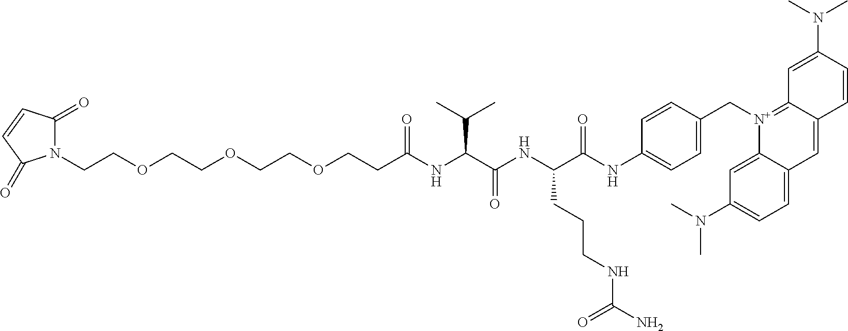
N1(CCOCCOCCOCCC(NC(C(NC(C(NC2=CC=C(C[N+]3=C4C(=CC5=CC=C(N(C)C)C=C35)C=CC(N(C)C)=C4)C=C2)=O)CCCNC(N)=O)=O)C(C)C)=O)C(=O)C=CC1=O
